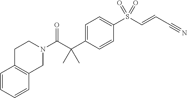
C1=C(C(C(N2CCC3=C(C2)C=CC=C3)=O)(C)C)C=CC(S(C=CC#N)(=O)=O)=C1
